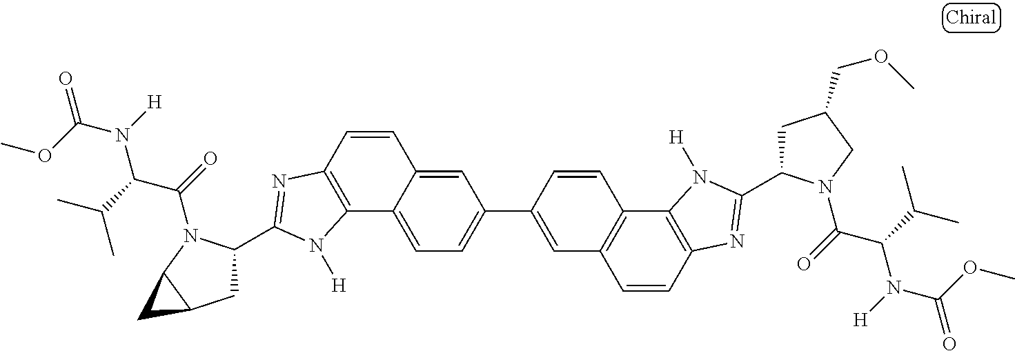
C1C(C2=NC3=C(C4=C(C=C(C5=CC=C6C(=C5)C=CC5=C6N([H])C(C6CC7C(N6C(=O)C(C(C)C)N([H])C(OC)=O)C7)=N5)C=C4)C=C3)N2[H])N(C(=O)C(C(C)C)N([H])C(OC)=O)CC1COC
